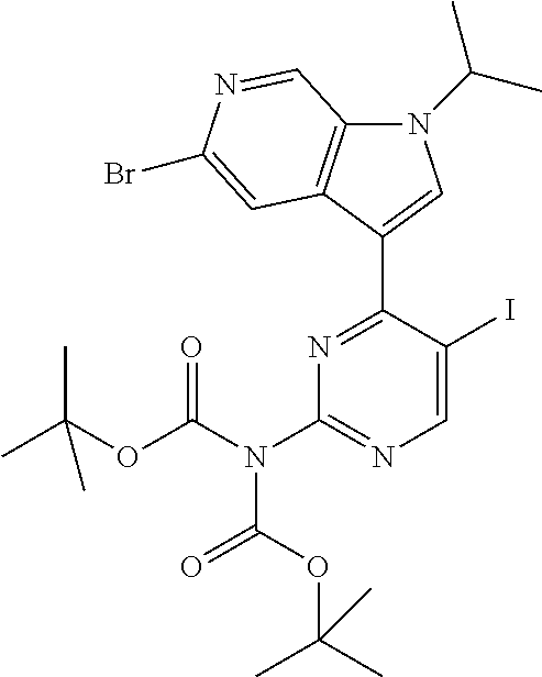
N1(C(C)C)C2=C(C(C3=NC(N(C(OC(C)(C)C)=O)C(OC(C)(C)C)=O)=NC=C3I)=C1)C=C(Br)N=C2
